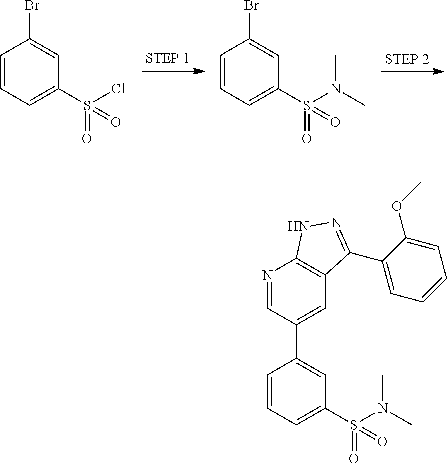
C1=CC=C(S(Cl)(=O)=O)C=C1Br.C1=CC=C(S(N(C)C)(=O)=O)C=C1Br.N1=CC(C2=CC(S(N(C)C)(=O)=O)=CC=C2)=CC2=C1NN=C2C1=CC=CC=C1OC
